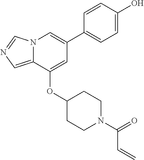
C1=CC(O)=CC=C1C1=CN2C(=CN=C2)C(OC2CCN(C(=O)C=C)CC2)=C1
